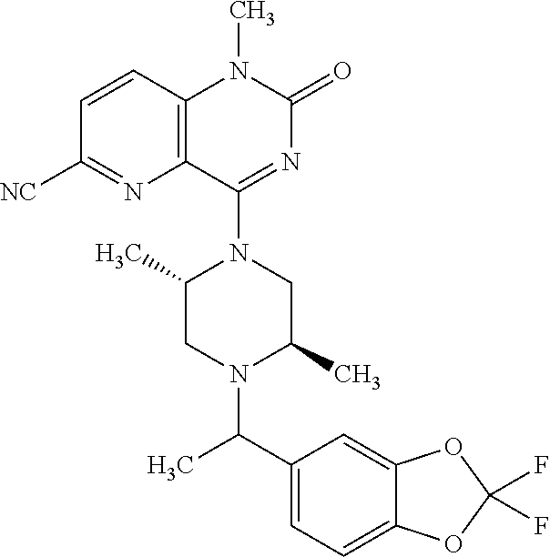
C1=CC2=C(N=C1[NC])C(N1C(C)CN(C(C3=CC=C4C(=C3)OC(F)(F)O4)C)C(C)C1)=NC(=O)N2C
